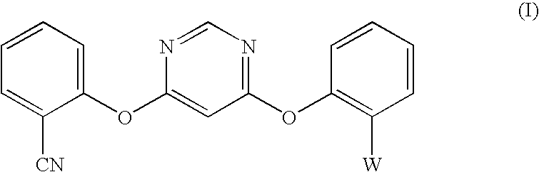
C1(OC2=CC(OC3=C([W])C=CC=C3)=NC=N2)=CC=CC=C1[CN]
